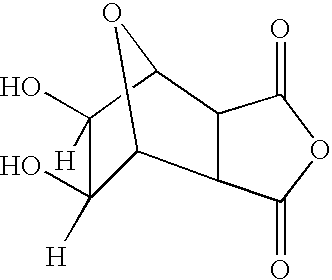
C1(O)([H])C2C3C(C(C1(O)[H])O2)C(=O)OC3=O
